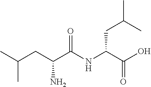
CC(CC(C(NC(C(O)=O)CC(C)C)=O)N)C
